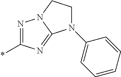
N1=C(*)N=C2N1CCN2C1=CC=CC=C1
